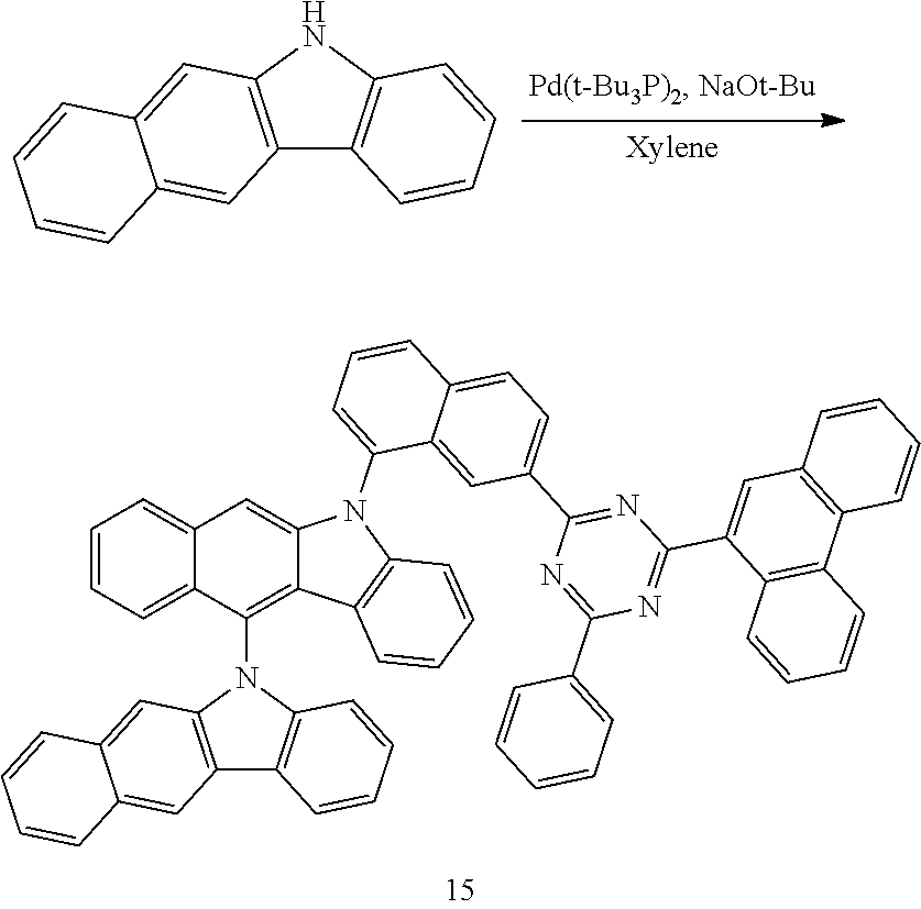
C12=C(N(C3=C4C(=CC5=CC=CC=C35)N(C3=CC=CC5=CC=C(C6=NC(C7=CC8=C(C9=C7C=CC=C9)C=CC=C8)=NC(C7=CC=CC=C7)=N6)C=C35)C3=C4C=CC=C3)C3=C1C=CC=C3)C=C1C(=C2)C=CC=C1.C12=C(NC3=C1C=CC=C3)C=C1C(=C2)C=CC=C1
